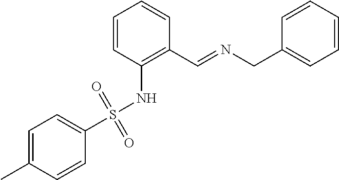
C1=C(C)C=CC(S(NC2=C(C=NCC3=CC=CC=C3)C=CC=C2)(=O)=O)=C1
